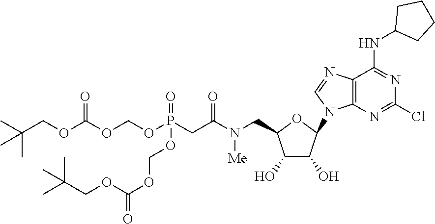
C1(O)C(O)C(N2C3=C(C(NC4CCCC4)=NC(Cl)=N3)N=C2)OC1CN(C(CP(OCOC(OCC(C)(C)C)=O)(=O)OCOC(OCC(C)(C)C)=O)=O)[Me]
